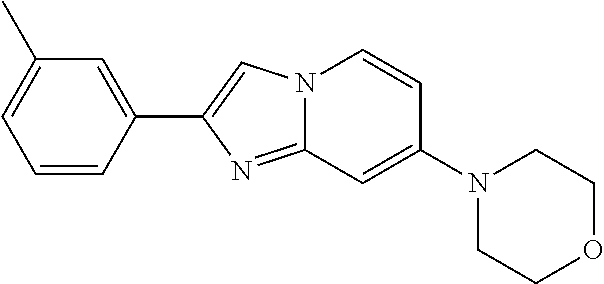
C1=CC(C2=CN3C(=N2)C=C(N2CCOCC2)C=C3)=CC(C)=C1
